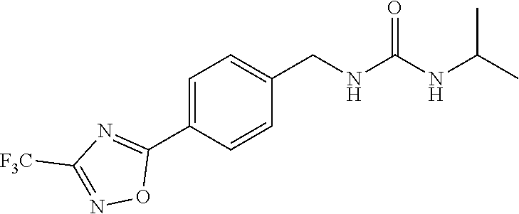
C1(C2=NC([F3C])=NO2)=CC=C(CNC(=O)NC(C)C)C=C1
